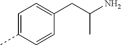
C1=C(C)C=CC(CC(N)C)=C1
